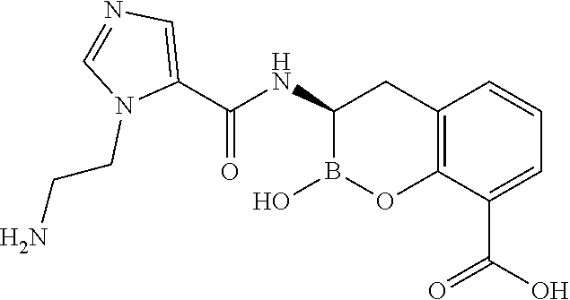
C12=C(C(C(O)=O)=CC=C1)OB(O)C(NC(=O)C1=CN=CN1CCN)C2
